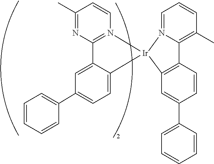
C1=CC=CC(C2=CC=C3C(=C2)C2=N(C=CC(C)=N2)[Ir]32N3=CC=CC(C)=C3C3=C2C=C(C2=CC=CC=C2)C=C3)=C1
